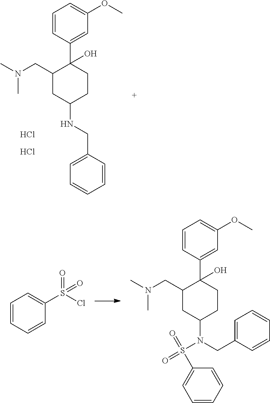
C1=CC(C2(O)C(CN(C)C)CC(NCC3=CC=CC=C3)CC2)=CC(OC)=C1.Cl.Cl.C1=CC=CC(S(=O)(=O)Cl)=C1.N(S(=O)(=O)C1=CC=CC=C1)(CC1=CC=CC=C1)C1CC(CN(C)C)C(C2=CC(OC)=CC=C2)(O)CC1
